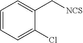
C1(Cl)=CC=CC=C1C[NCS]
